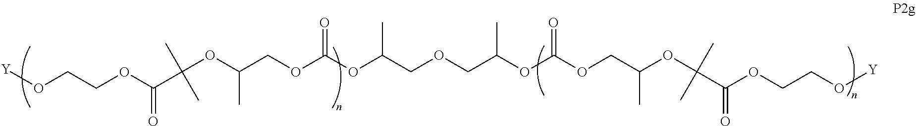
[Y]OCCOC(C(OC(C)COC(OC(C)COCC(OC(OCC(OC(C(OCCO[Y])=O)(C)C)C)=O)C)=O)(C)C)=O
